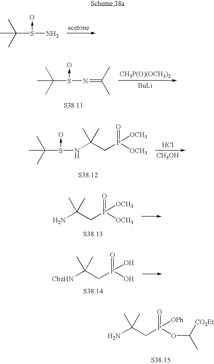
CC(C)(S(N)->O)C.CC(C)(S(N=C(C)C)->O)C.[CH3P(O)(OCH3)2].[BuLi].CC(C)(S(NC(CP([OCH3])([OCH3])=O)(C)C)->O)C.Cl.[CH3OH].NC(CP([OCH3])([OCH3])=O)(C)C.[CbzHN]C(CP(O)(O)=O)(C)C.NC(CP(OC(C)[CO2Et])([OPh])=O)(C)C
